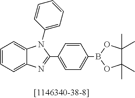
C1=CC=C2C(=C1)N(C1=CC=CC=C1)C(C1=CC=C(B3OC(C)(C)C(C)(C)O3)C=C1)=N2
